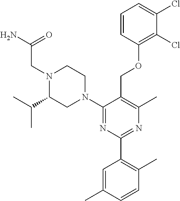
C1=CC(OCC2=C(C)N=C(C3=C(C)C=CC(C)=C3)N=C2N2CCN(CC(N)=O)C(C(C)C)C2)=C(Cl)C(Cl)=C1
